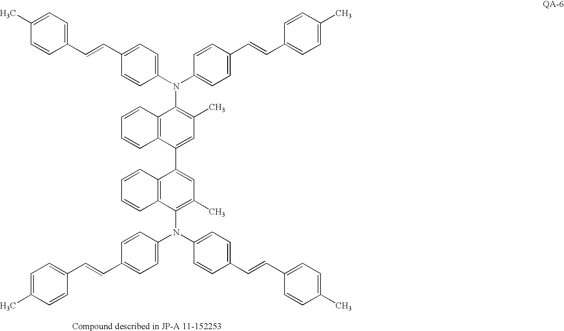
C1(C=CC2=CC=C(N(C3=CC=C(C=CC4=CC=C(C)C=C4)C=C3)C3=C(C)C=C(C4=CC(C)=C(N(C5=CC=C(C=CC6=CC=C(C)C=C6)C=C5)C5=CC=C(C=CC6=CC=C(C)C=C6)C=C5)C5=C4C=CC=C5)C4=C3C=CC=C4)C=C2)=CC=C(C)C=C1
